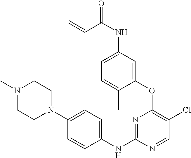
C1(OC2=C(Cl)C=NC(NC3=CC=C(N4CCN(C)CC4)C=C3)=N2)=CC(NC(=O)C=C)=CC=C1C
